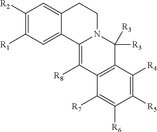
C1([R2])=C([R1])C=C2C(=C1)CCN1C2=C([R8])C2=C(C1([R3])[R3])C([R4])=C([R5])C([R6])=C2[R7]
